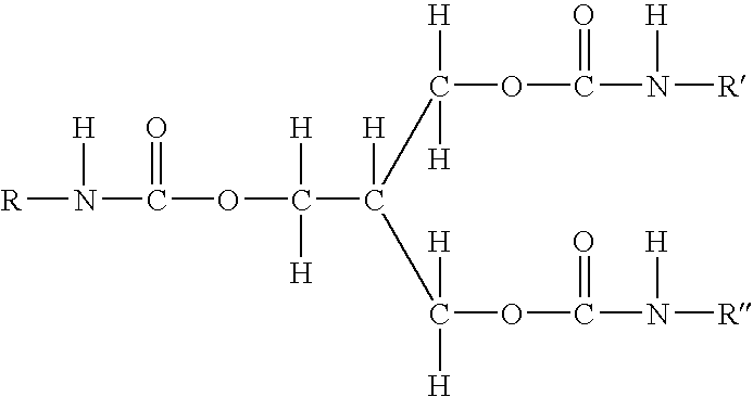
[R]N(C(OC([H])([H])C([H])(C([H])([H])OC(N([R])[H])=O)C([H])([H])OC(N([R])[H])=O)=O)[H]
